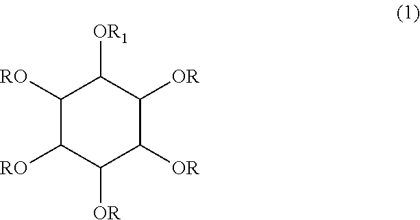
C1([RO])C([RO])C([OR])C([OR])C([OR])C1[OR1]
